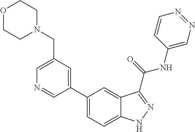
C1(CN2CCOCC2)=CN=CC(C2=CC=C3C(=C2)C(C(NC2=CN=NC=C2)=O)=NN3)=C1
